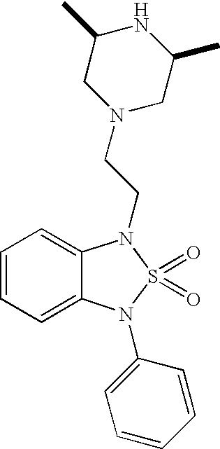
C1=CC=C2C(=C1)N(CCN1CC(C)NC(C)C1)S(=O)(=O)N2C1=CC=CC=C1
